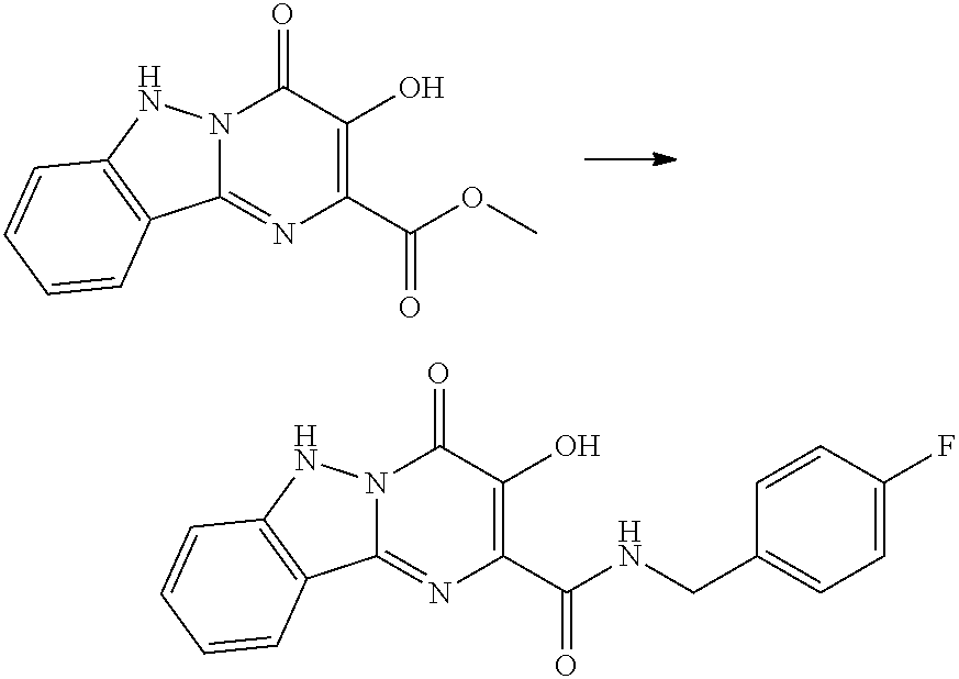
N12C(=NC(C(OC)=O)=C(O)C1=O)C1=C(N2)C=CC=C1.N12C(=NC(C(NCC3=CC=C(F)C=C3)=O)=C(O)C1=O)C1=C(N2)C=CC=C1
